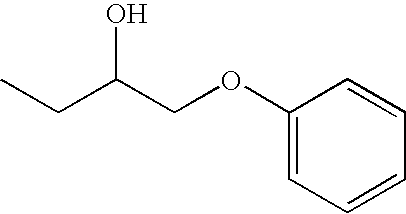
CCC(COC1=CC=CC=C1)O
